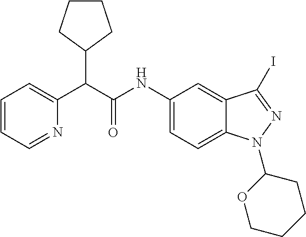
C1=CC=NC(C(C(NC2=CC=C3C(=C2)C(I)=NN3C2OCCCC2)=O)C2CCCC2)=C1
